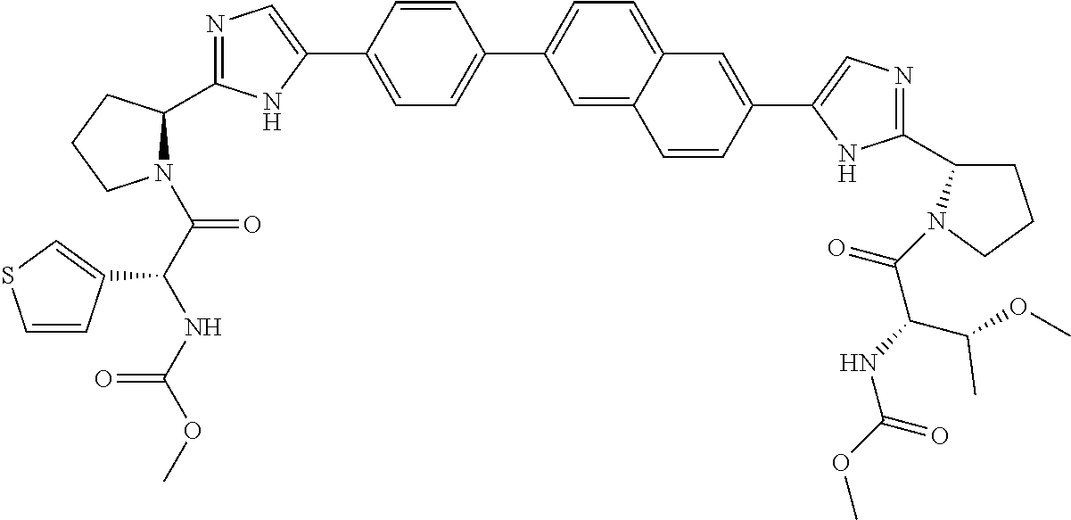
C1=C(C2=CN=C(C3N(C(C(NC(OC)=O)C4=CSC=C4)=O)CCC3)N2)C=CC(C2=CC=C3C(=C2)C=CC(C2=CN=C(C4CCCN4C(C(C(OC)C)NC(=O)OC)=O)N2)=C3)=C1
